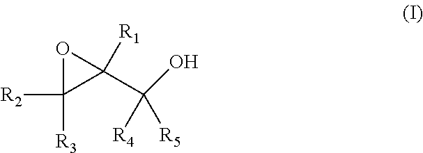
O1C([R2])([R3])C1(C([R4])([R5])O)[R1]
